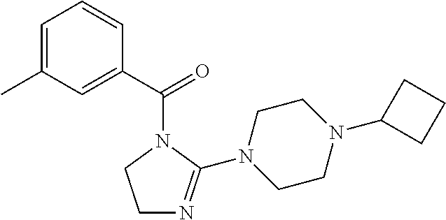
C1N=C(N2CCN(C3CCC3)CC2)N(C(C2=CC(C)=CC=C2)=O)C1
